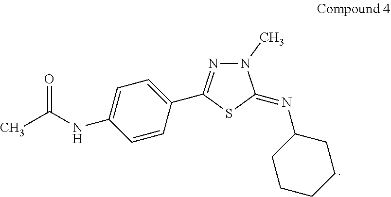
C1(N=C2N(C)N=C(C3=CC=C(NC(=O)C)C=C3)S2)CCCCC1
